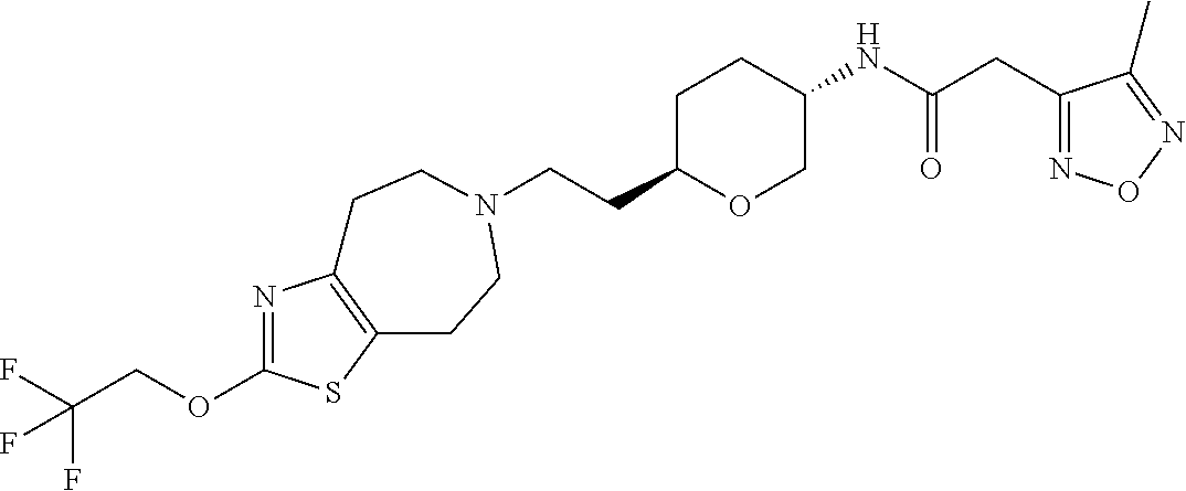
C(CC1OCC(NC(CC2=NON=C2C)=O)CC1)N1CCC2=C(N=C(OCC(F)(F)F)S2)CC1
